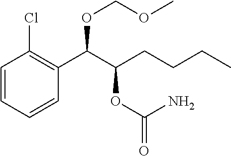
C1=CC=CC(C(C(OC(N)=O)CCCC)OCOC)=C1Cl
